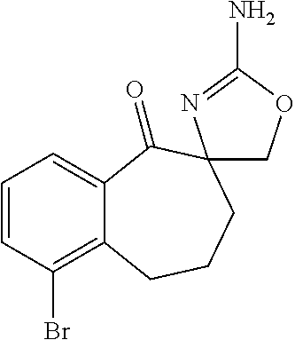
C1=CC(Br)=C2C(=C1)C(=O)C1(CCC2)COC(N)=N1
